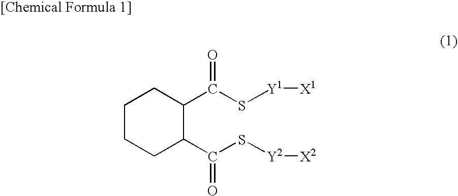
C1CCC(C(S[Y2][X2])=O)C(C(S[Y1][X1])=O)C1
